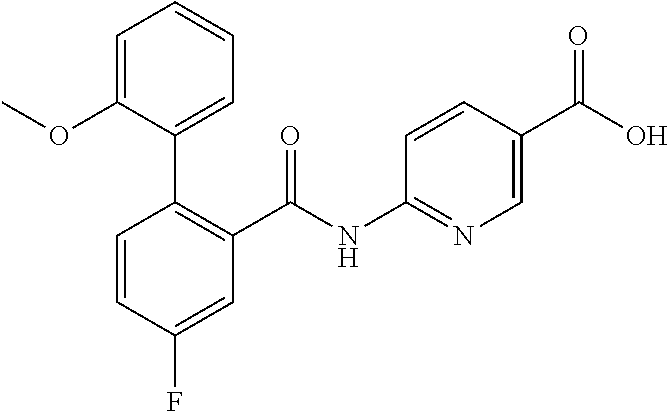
C1=CC(F)=CC(C(NC2=NC=C(C(O)=O)C=C2)=O)=C1C1=CC=CC=C1OC
